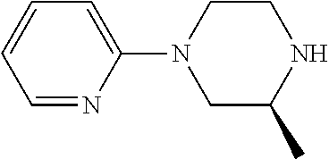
C1(N2CC(C)NCC2)=CC=CC=N1
